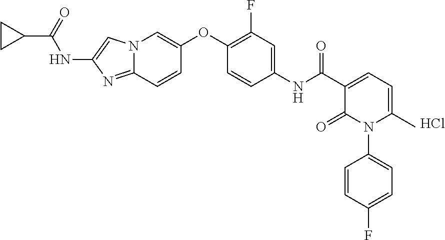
N12C(=NC(NC(=O)C3CC3)=C1)C=CC(OC1=C(F)C=C(NC(=O)C3=CC=C(C)N(C4=CC=C(F)C=C4)C3=O)C=C1)=C2.Cl
